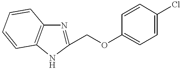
C1(COC2=CC=C(Cl)C=C2)=NC2=C(N1)C=CC=C2
